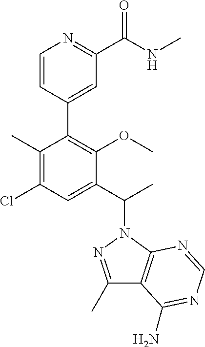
C1(C)=C(Cl)C=C(C(C)N2N=C(C)C3=C2N=CN=C3N)C(OC)=C1C1=CC(C(NC)=O)=NC=C1
